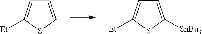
C1=CSC([Et])=C1.C1=C([SnBu3])SC([Et])=C1
